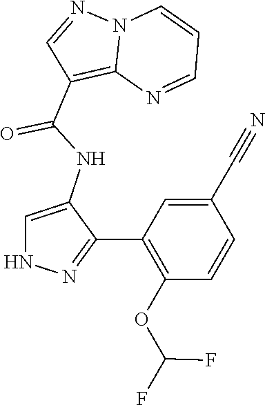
N12C(=C(C(NC3=CNN=C3C3=C(OC(F)F)C=CC(C#N)=C3)=O)C=N1)N=CC=C2
